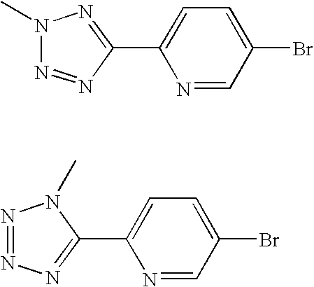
N1(C)N=NC(C2=CC=C(Br)C=N2)=N1.N1=NN=C(C2=CC=C(Br)C=N2)N1C
